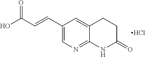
N1C(=O)CCC2=CC(C=CC(O)=O)=CN=C12.Cl
